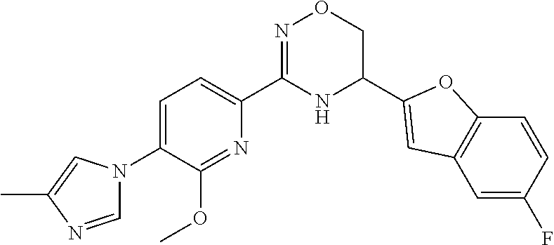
C1=C(N2C=NC(C)=C2)C(OC)=NC(C2=NOCC(C3=CC4=C(C=CC(F)=C4)O3)N2)=C1
